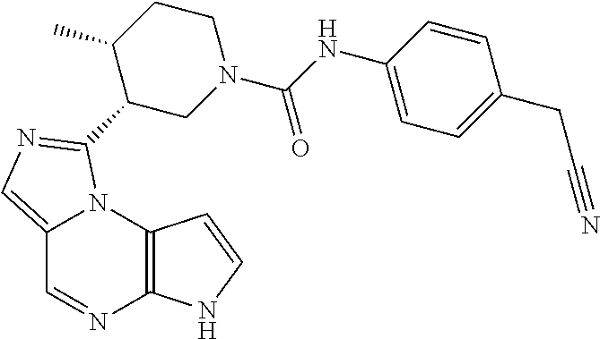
C12=CN=C(C3CN(C(NC4=CC=C(CC#N)C=C4)=O)CCC3C)N1C1=C(N=C2)NC=C1
